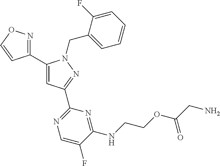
C1(C2=CC(C3=NC=C(F)C(NCCOC(CN)=O)=N3)=NN2CC2=CC=CC=C2F)=NOC=C1
